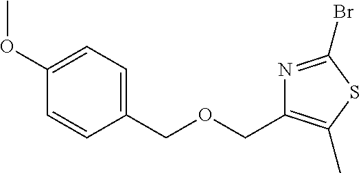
COC1=CC=C(COCC2=C(C)SC(Br)=N2)C=C1
